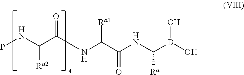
OB(O)C(NC(C(NC(C([Ra2])NP)=O)[Ra1])=O)[Ra]
